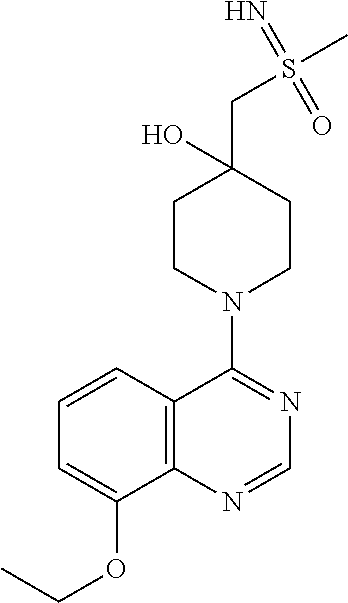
C1=CC2=C(C(OCC)=C1)N=CN=C2N1CCC(CS(C)(=N)=O)(O)CC1
